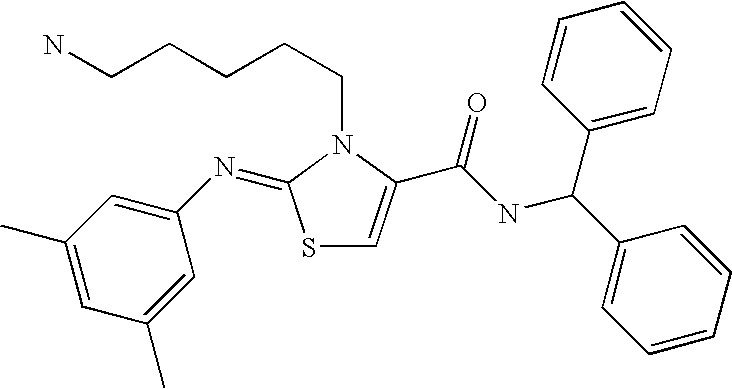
S1C=C(C(NC(C2=CC=CC=C2)C2=CC=CC=C2)=O)N(CCCCCN)C1=NC1=CC(C)=CC(C)=C1
